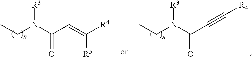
CCN(C(C=C([R4])[R5])=O)[R3].CCN(C(C#C[R4])=O)[R3]
